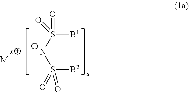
[B1]S([N-]S([B2])(=O)=O)(=O)=O.[M]
